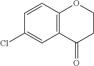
C1=CC2=C(C=C1Cl)C(=O)CCO2
